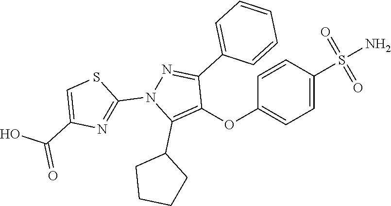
C1(OC2=C(C3CCCC3)N(C3=NC(C(=O)O)=CS3)N=C2C2=CC=CC=C2)=CC=C(S(N)(=O)=O)C=C1
